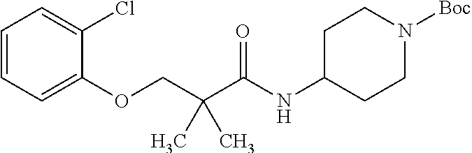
C1=CC=C(OCC(C(NC2CCN([Boc])CC2)=O)(C)C)C(Cl)=C1
